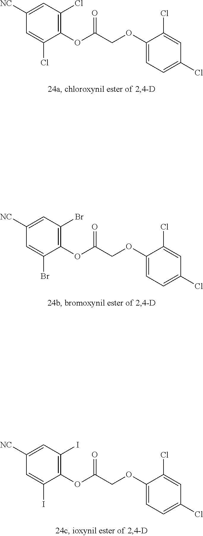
C1([NC])=CC(Cl)=C(OC(=O)COC2=CC=C(Cl)C=C2Cl)C(Cl)=C1.C1([NC])=CC(Br)=C(OC(=O)COC2=CC=C(Cl)C=C2Cl)C(Br)=C1.C1([NC])=CC(I)=C(OC(=O)COC2=CC=C(Cl)C=C2Cl)C(I)=C1
